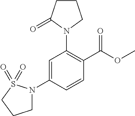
C1=C(N2CCCS2(=O)=O)C=CC(C(OC)=O)=C1N1CCCC1=O
